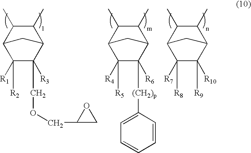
C1(C)C(C)C2CC1C([R1])([R2])C2([R3])COCC1CO1.C1(C)C(C)C2CC1C([R4])([R5])C2([R6])[(CH2)p]C1=CC=CC=C1.C1(C)C(C)C2CC1C([R7])([R8])C2([R10])[R9]
